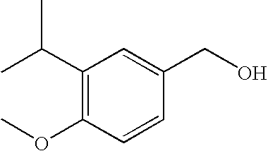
C(C1=C(OC)C=CC(CO)=C1)(C)C
